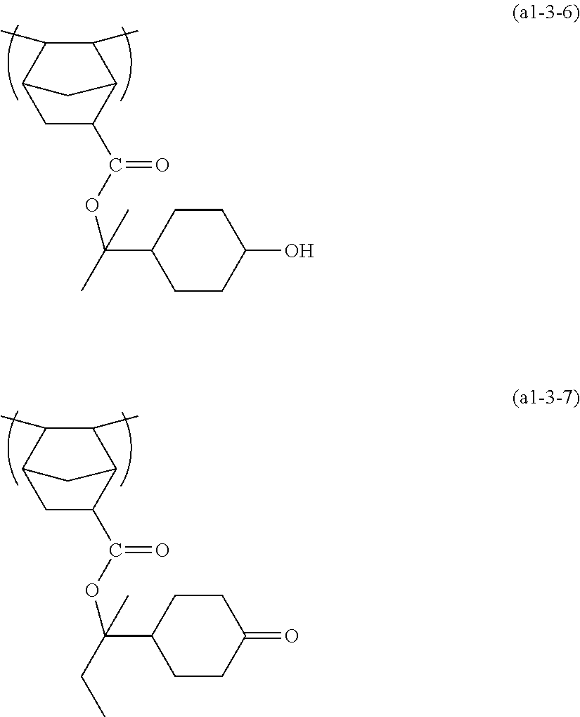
C1(C)C(C)C2CC(C(=O)OC(C3CCC(O)CC3)(C)C)C1C2.C1(C)C(C)C2CC(C(=O)OC(C3CCC(=O)CC3)(CC)C)C1C2
